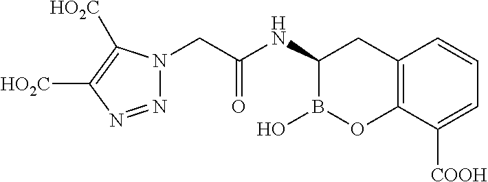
N1=NC([HO2C])=C([HO2C])N1CC(=O)NC1B(O)OC2=C(C1)C=CC=C2[COOH]
